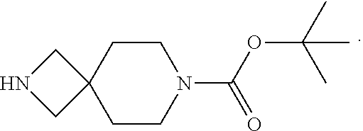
C1CC2(CCN1C(OC(C)(C)C)=O)CNC2
